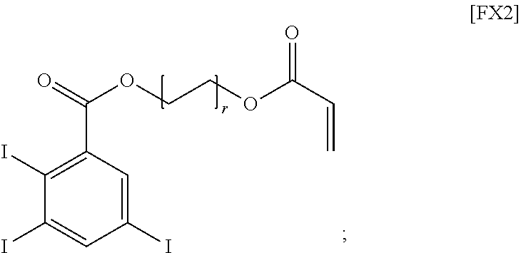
C1(I)=CC(C(OCCOC(=O)C=C)=O)=C(I)C(I)=C1
